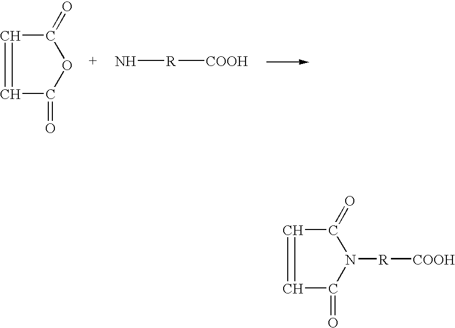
[ NH][R][COOH].C1=CC(=O)OC1=O.C1=CC(=O)N([R][COOH])C1=O
